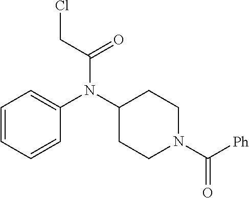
C1=CC=CC(N(C2CCN(C([Ph])=O)CC2)C(=O)CCl)=C1
